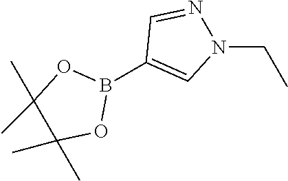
N1(CC)N=CC(B2OC(C)(C)C(C)(C)O2)=C1
